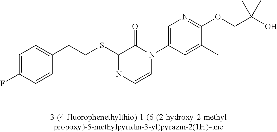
C(SC1=NC=CN(C2=CN=C(OCC(O)(C)C)C(C)=C2)C1=O)CC1=CC=C(F)C=C1
